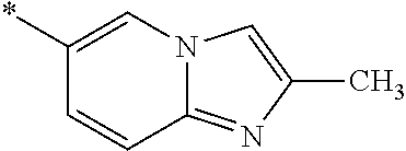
C1(*)=CN2C(=NC(C)=C2)C=C1
